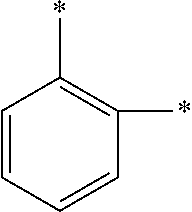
C1=CC=CC(*)=C1*
